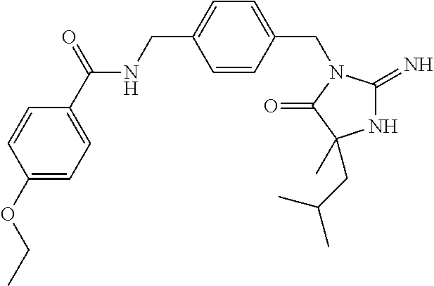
N1C(=N)N(CC2=CC=C(CNC(C3=CC=C(OCC)C=C3)=O)C=C2)C(=O)C1(C)CC(C)C
